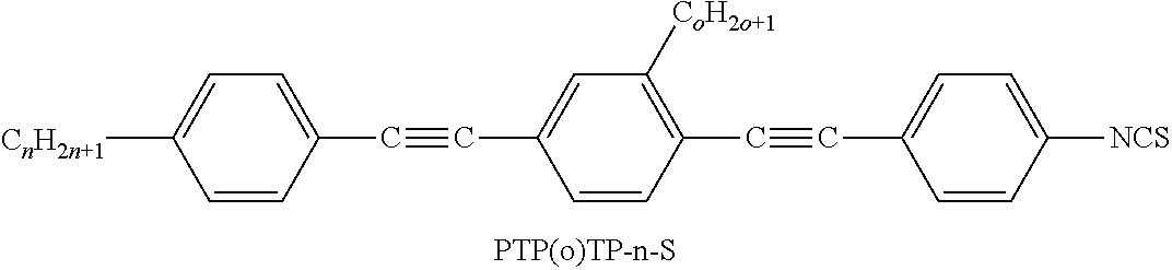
[CnH2n+1]C1=CC=C(C#CC2=CC([CoH2o+1])=C(C#CC3=CC=C([NCS])C=C3)C=C2)C=C1
